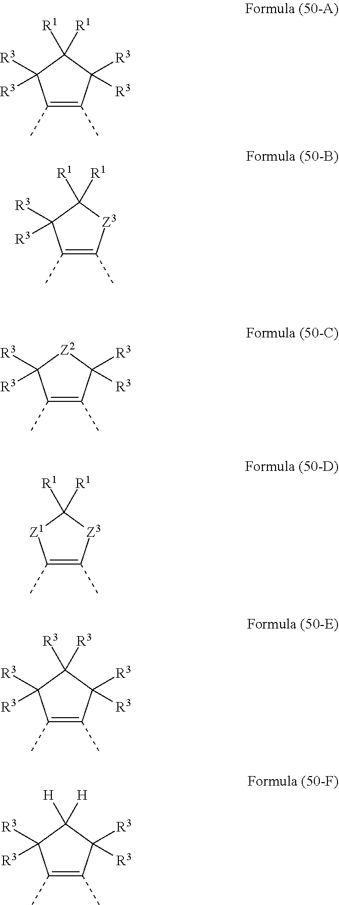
C1(C)=C(C)C([R3])([R3])C([R1])([R1])C1([R3])[R3].C1(C)=C(C)[Z3]C([R1])([R1])C1([R3])[R3].C1(C)=C(C)C([R3])([R3])[Z2]C1([R3])[R3].C1(C)=C(C)[Z3]C([R1])([R1])[Z1]1.C1(C)=C(C)C([R3])([R3])C([R3])([R3])C1([R3])[R3].C1(C)=C(C)C([R3])([R3])C([H])([H])C1([R3])[R3]
